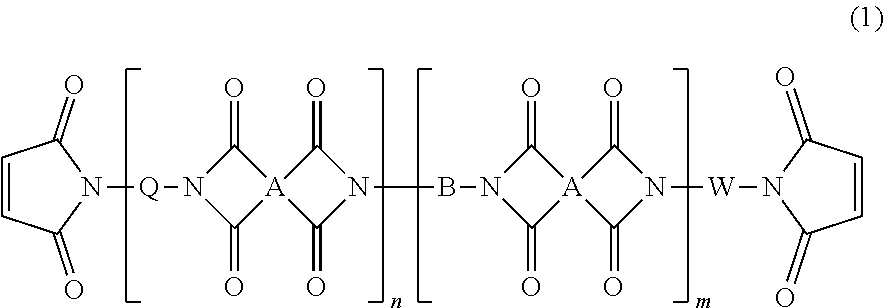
C1=CC(=O)N([Q]N2C(=O)[A]3(C2=O)C(=O)N(BN2C(=O)[A]4(C2=O)C(=O)N([W]N2C(=O)C=CC2=O)C4=O)C3=O)C1=O
